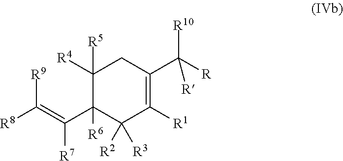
C1([R4])([R5])C(C(=C([R8])[R9])[R7])([R6])C([R2])([R3])C([R1])=C(C([R])([R10])[R])C1
